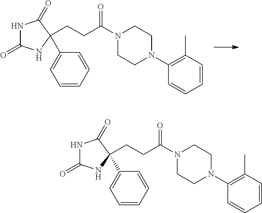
C(CC(N1CCN(C2=C(C)C=CC=C2)CC1)=O)C1(C2=CC=CC=C2)NC(=O)NC1=O.C(CC(N1CCN(C2=C(C)C=CC=C2)CC1)=O)C1(C2=CC=CC=C2)NC(=O)NC1=O
